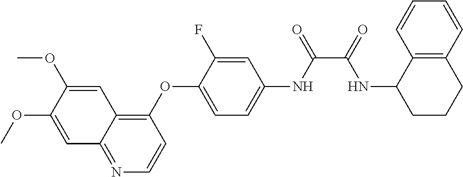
C1=C(OC)C(OC)=CC2=C(OC3=CC=C(NC(=O)C(=O)NC4CCCC5=C4C=CC=C5)C=C3F)C=CN=C12
